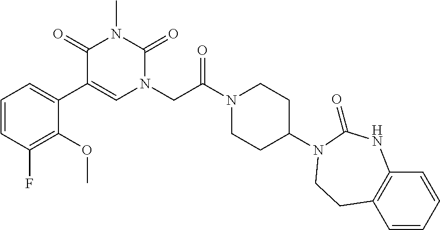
C1=CC(F)=C(OC)C(C2=CN(CC(N3CCC(N4C(=O)NC5=C(C=CC=C5)CC4)CC3)=O)C(=O)N(C)C2=O)=C1
